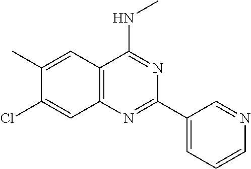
C12=C(N=C(C3=CC=CN=C3)N=C1NC)C=C(Cl)C(C)=C2
